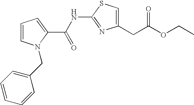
C1=CC=C(C(NC2=NC(CC(OCC)=O)=CS2)=O)N1CC1=CC=CC=C1
